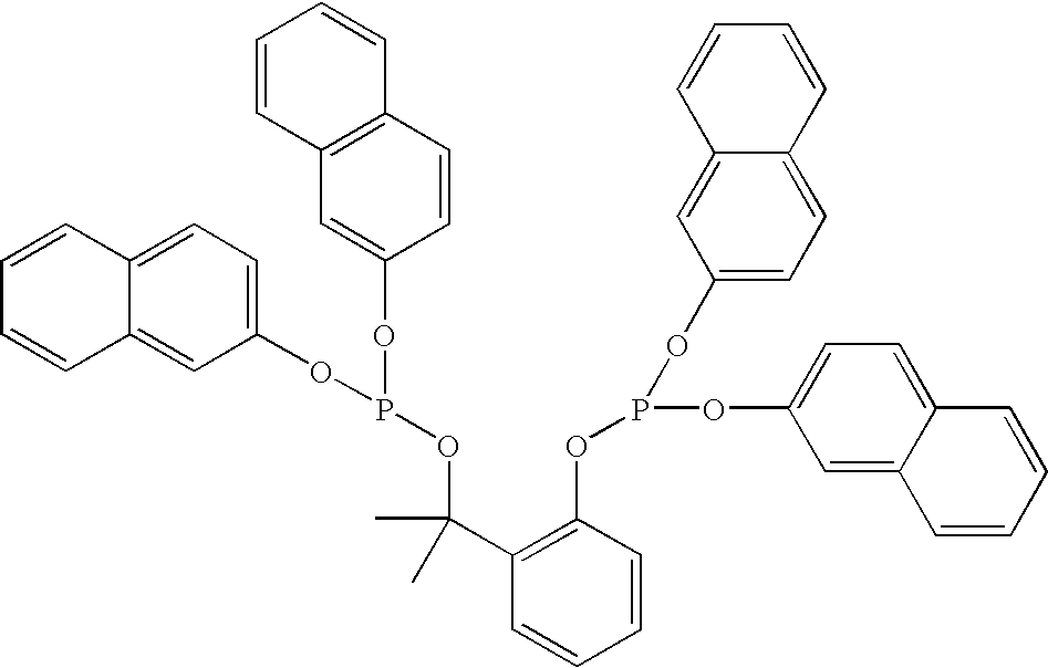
C12=CC=C(OP(OC3=CC4=C(C=C3)C=CC=C4)OC(C3=C(OP(OC4=CC=C5C(=C4)C=CC=C5)OC4=CC=C5C(=C4)C=CC=C5)C=CC=C3)(C)C)C=C1C=CC=C2
